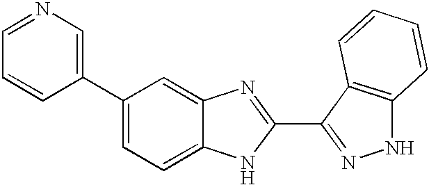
C1(C2=CN=CC=C2)=CC=C2C(=C1)N=C(C1=NNC3=C1C=CC=C3)N2
